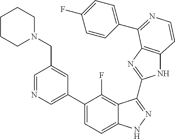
C1=C(C2=CC=C3C(=C2F)C(C2=NC4=C(N2)C=CN=C4C2=CC=C(F)C=C2)=NN3)C=C(CN2CCCCC2)C=N1
